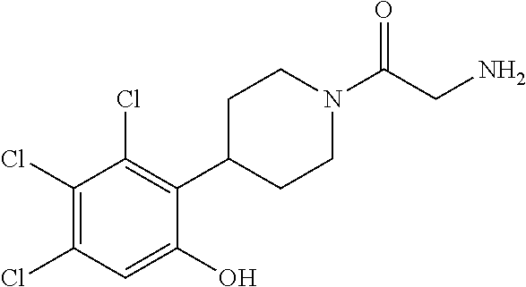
C1(Cl)=C(Cl)C=C(O)C(C2CCN(C(CN)=O)CC2)=C1Cl
